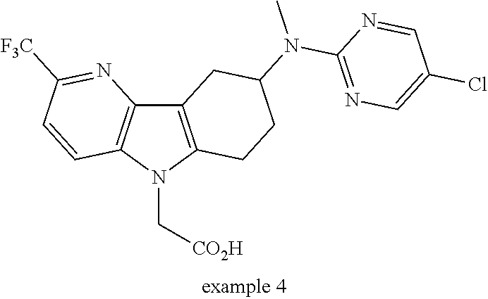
C12=C(N(C[CO2H])C3=C1CC(N(C)C1=NC=C(Cl)C=N1)CC3)C=CC([F3C])=N2
